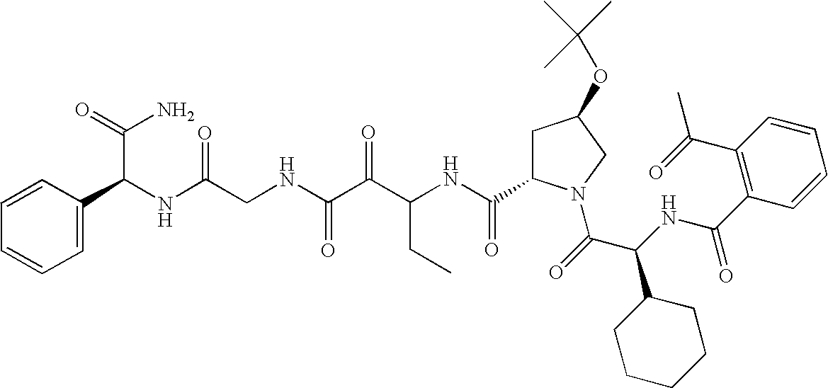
C(NC(C(=O)N1CC(OC(C)(C)C)CC1C(NC(C(C(NCC(NC(C(N)=O)C1=CC=CC=C1)=O)=O)=O)CC)=O)C1CCCCC1)(=O)C1=C(C(=O)C)C=CC=C1
